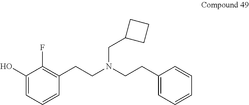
C1(O)=CC=CC(CCN(CCC2=CC=CC=C2)CC2CCC2)=C1F
